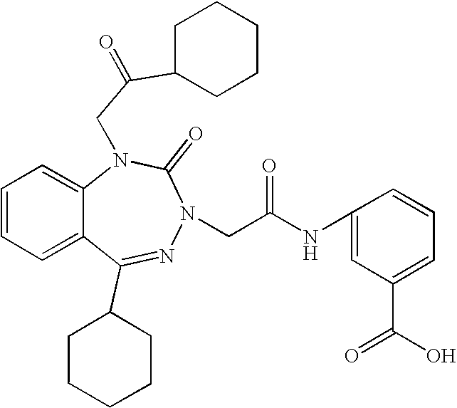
C1=CC=C2C(=C1)N(CC(C1CCCCC1)=O)C(=O)N(CC(NC1=CC(C(O)=O)=CC=C1)=O)N=C2C1CCCCC1
